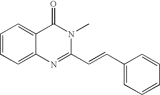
C1=CC=C2C(=C1)C(=O)N(C)C(C=CC1=CC=CC=C1)=N2
